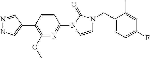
N1=CC(C2=C(OC)N=C(N3C=CN(CC4=CC=C(F)C=C4C)C3=O)C=C2)=CN1
